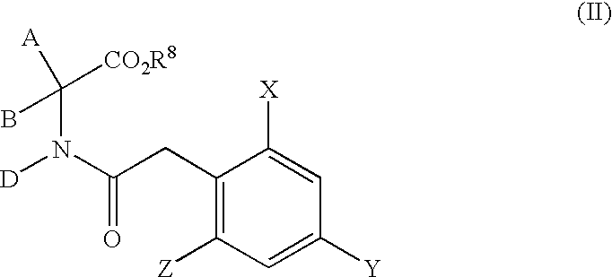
C1([Y])=CC([Z])=C(CC(N([D])C([CO2R8])([A])B)=O)C([X])=C1
